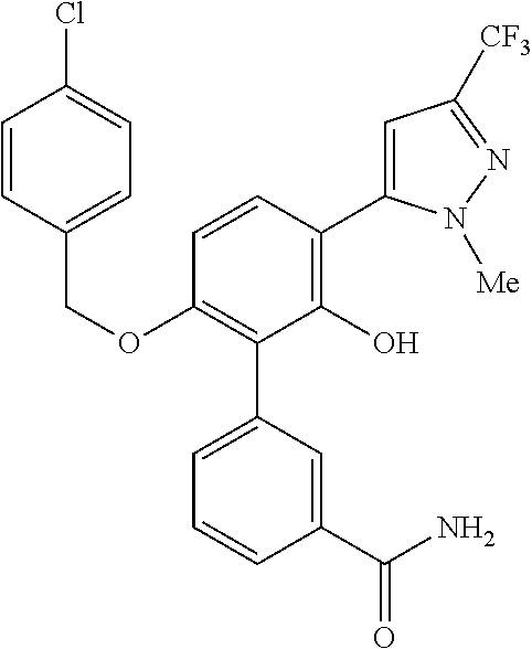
C(OC1=C(C2=CC=CC(C(=O)N)=C2)C(O)=C(C2=CC([CF3])=NN2[Me])C=C1)C1=CC=C(Cl)C=C1
